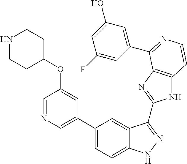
C1(C2=CN=CC(OC3CCNCC3)=C2)=CC=C2C(=C1)C(C1=NC3=C(N1)C=CN=C3C1=CC(O)=CC(F)=C1)=NN2
